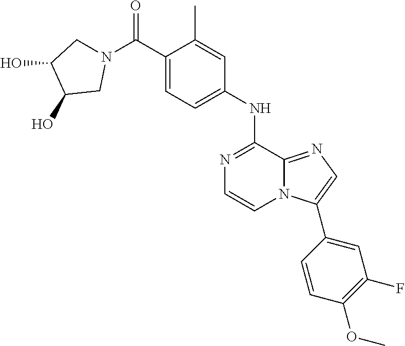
C1(C)=CC(NC2=NC=CN3C2=NC=C3C2=CC(F)=C(OC)C=C2)=CC=C1C(N1CC(O)C(O)C1)=O
